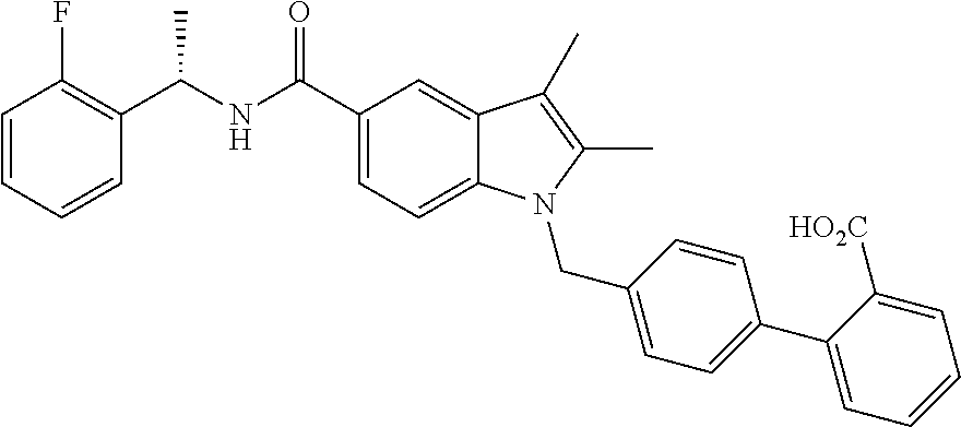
C1=CC=CC(C(NC(C2=CC=C3C(=C2)C(C)=C(C)N3CC2=CC=C(C3=CC=CC=C3[HO2C])C=C2)=O)C)=C1F
